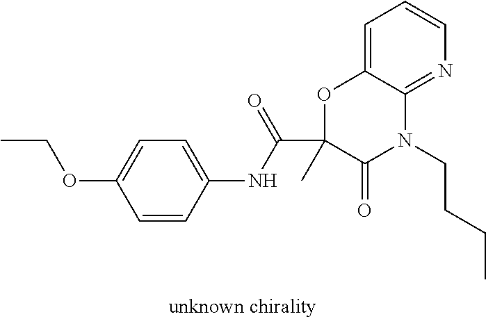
C1=CC(NC(C2(C)OC3=CC=CN=C3N(CCCC)C2=O)=O)=CC=C1OCC
